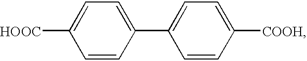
C1=CC(C2=CC=C([COOH])C=C2)=CC=C1[HOOC]
